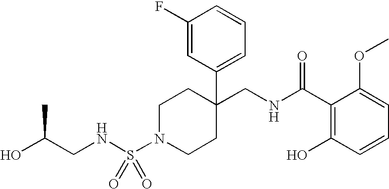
N(S(N1CCC(CNC(C2=C(O)C=CC=C2OC)=O)(C2=CC=CC(F)=C2)CC1)(=O)=O)CC(O)C
